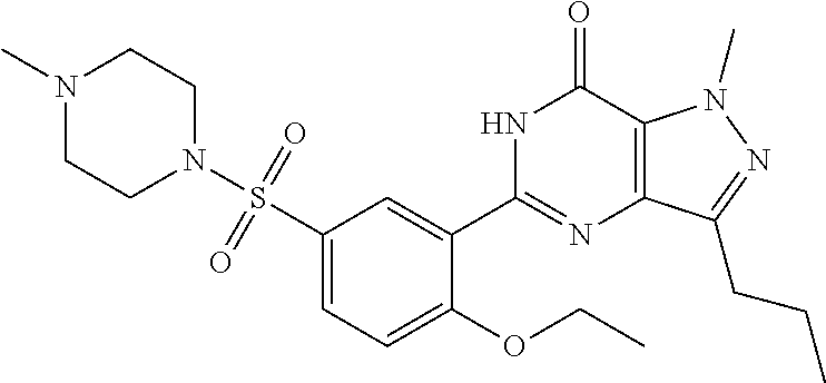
C1(S(N2CCN(C)CC2)(=O)=O)=CC=C(OCC)C(C2=NC3=C(C(=O)N2)N(C)N=C3CCC)=C1
